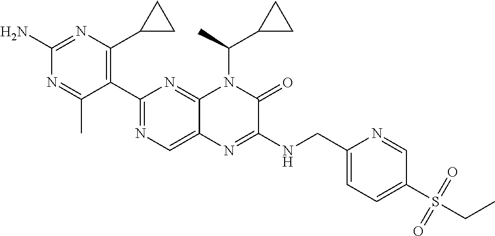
C1(N)=NC(C2CC2)=C(C2=NC=C3C(=N2)N(C(C2CC2)C)C(=O)C(NCC2=CC=C(S(=O)(CC)=O)C=N2)=N3)C(C)=N1
